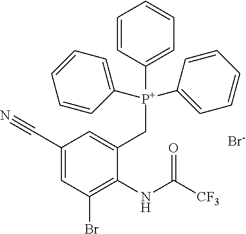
C1(C#N)=CC(Br)=C(NC([CF3])=O)C(C[P+](C2=CC=CC=C2)(C2=CC=CC=C2)C2=CC=CC=C2)=C1.[Br-]
